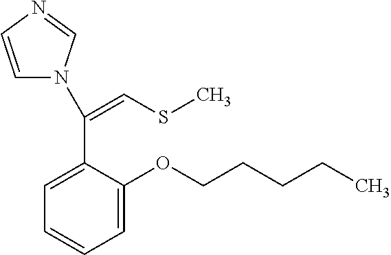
C1=C(OCCCCC)C(C(=CSC)N2C=CN=C2)=CC=C1
